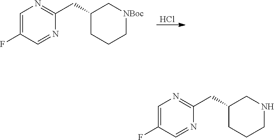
C1=C(F)C=NC(CC2CCC[NBoc]C2)=N1.Cl.C1=C(F)C=NC(CC2CCCNC2)=N1
